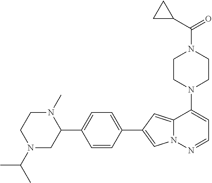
N1(C2=CC=NN3C2=CC(C2=CC=C(C4N(C)CCN(C(C)C)C4)C=C2)=C3)CCN(C(=O)C2CC2)CC1
